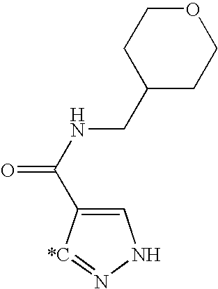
C1=C(C(NCC2CCOCC2)=O)[*C]=NN1
